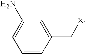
C1(N)=CC=CC(C[X1])=C1
